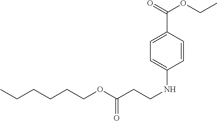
C1=CC(C(=O)OCC)=CC=C1NCCC(OCCCCCC)=O
